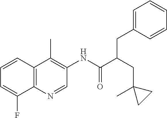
C12=C(N=CC(NC(C(CC3(C)CC3)CC3=CC=CC=C3)=O)=C1C)C(F)=CC=C2
